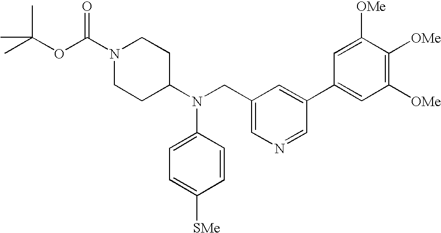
O(C(C)(C)C)C(N1CCC(N(CC2=CN=CC(C3=CC([OMe])=C([OMe])C([OMe])=C3)=C2)C2=CC=C([SMe])C=C2)CC1)=O
